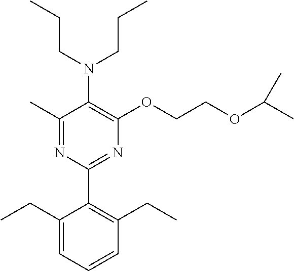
C1(C)=NC(C2=C(CC)C=CC=C2CC)=NC(OCCOC(C)C)=C1N(CCC)CCC
